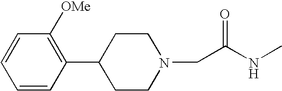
N1(CC(NC)=O)CCC(C2=C([OMe])C=CC=C2)CC1
